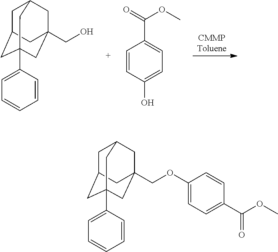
[CMMPToluene].C1C2CC3(C4=CC=CC=C4)CC(CO)(CC1C3)C2.C1=CC(O)=CC=C1C(=O)OC.C1C2CC3(C4=CC=CC=C4)CC(COC4=CC=C(C(OC)=O)C=C4)(CC1C3)C2
